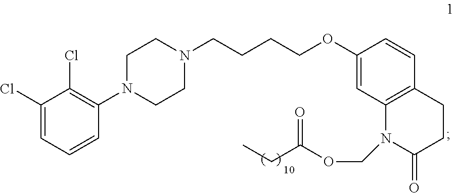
C1(Cl)=CC=CC(N2CCN(CCCCOC3=CC4=C(C=C3)CCC(=O)N4COC(CC)=O)CC2)=C1Cl
